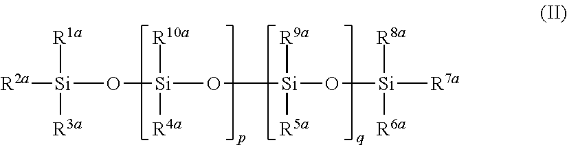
[R2a][Si]([R1a])([R3a])O[Si]([R10a])([R4a])O[Si]([R9a])([R5a])O[Si]([R8a])([R6a])[R7a]
